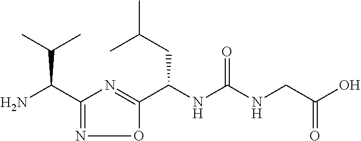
C1(C(N)C(C)C)=NOC(C(NC(=O)NCC(O)=O)CC(C)C)=N1
